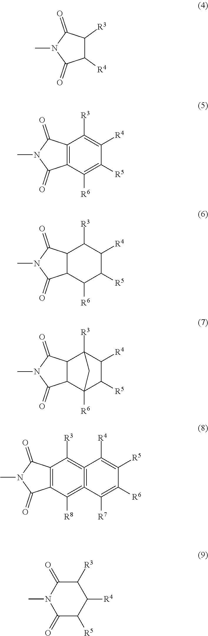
C1([R4])C([R3])C(=O)N(C)C1=O.C12=C(C(=O)N(C)C1=O)C([R3])=C([R4])C([R5])=C2[R6].C12C(C(=O)N(C)C1=O)C([R3])C([R4])C([R5])C2[R6].C12C(C(=O)N(C)C1=O)C1([R3])C([R4])C([R5])C2([R6])C1.C12=C(C(=O)N(C)C1=O)C([R3])=C1=C(=C2[R8])C([R7])=C([R6])C([R5])=C1[R4].C1([R3])C(=O)N(C)C(=O)C([R5])C1[R4]
